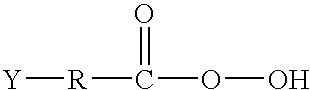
[Y][R]C(OO)=O
